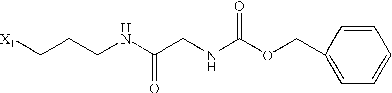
[X1]CCCNC(CNC(OCC1=CC=CC=C1)=O)=O
